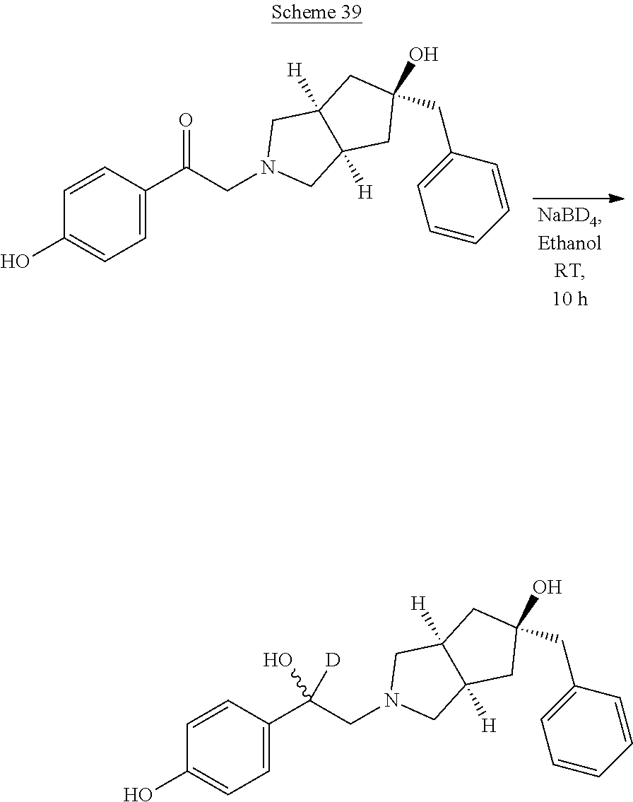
C1=C(C(CN2CC3([H])C([H])(C2)CC(CC2=CC=CC=C2)(O)C3)=O)C=CC(O)=C1.C1=C(C(CN2CC3([H])C([H])(C2)CC(CC2=CC=CC=C2)(O)C3)([D])O)C=CC(O)=C1
